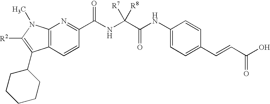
C12=C(C=CC(C(NC(C(NC3=CC=C(C=CC(O)=O)C=C3)=O)([R7])[R8])=O)=N1)C(C1CCCCC1)=C([R2])N2C
